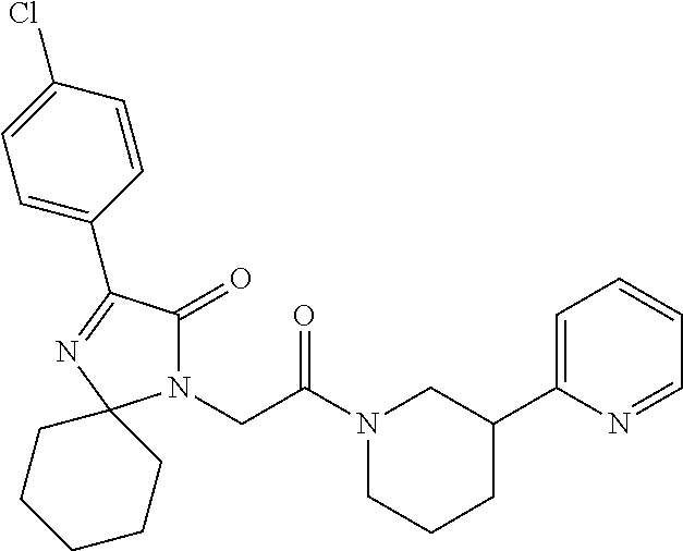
N1(CC(N2CC(C3=CC=CC=N3)CCC2)=O)C(=O)C(C2=CC=C(Cl)C=C2)=NC12CCCCC2
